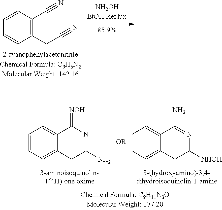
C1=CC=C2C(=C1)C(=[NOH])N=C(N)C2.C1=CC=C2C(=C1)C(N)=NC([NHOH])C2.[OR].C1=CC(C#N)=C(CC#N)C=C1
